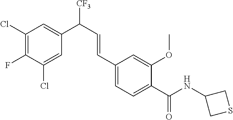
C1(Cl)=C(F)C(Cl)=CC(C([CF3])C=CC2=CC=C(C(NC3CSC3)=O)C(OC)=C2)=C1
